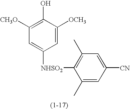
C1([CH3O])=C(O)C([OCH3])=CC([NHSO2]C2=C(C)C=C([CN])C=C2C)=C1
